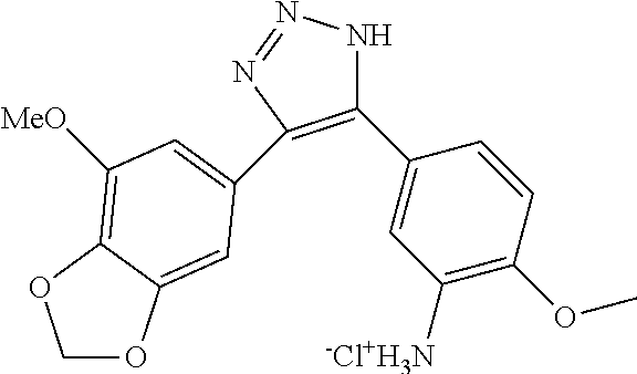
C1(C2=CC([-Cl+H3N])=C(OC)C=C2)=C(C2=CC([MeO])=C3C(=C2)OCO3)N=NN1
